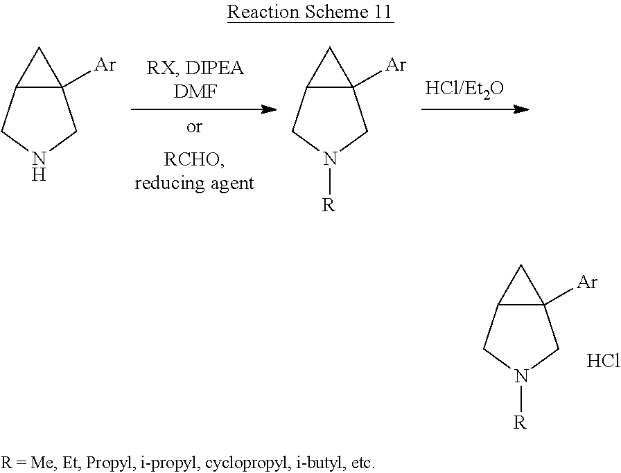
C12C([Ar])(C1)CNC2.C12C([Ar])(C1)CN([R])C2.C12C([Ar])(C1)CN([R])C2.Cl
